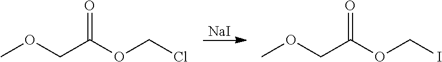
[NaI].COCC(OCCl)=O.COCC(OCI)=O
